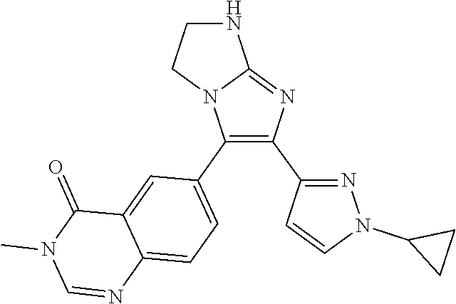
C12=CC(C3=C(C4=NN(C5CC5)C=C4)N=C4N3CCN4)=CC=C1N=CN(C)C2=O
